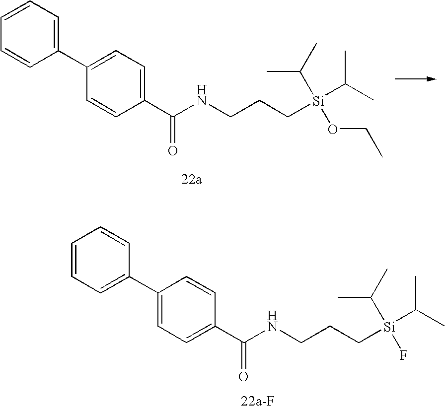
C1=CC=C(C2=CC=C(C(NCCC[Si](C(C)C)(C(C)C)OCC)=O)C=C2)C=C1.C1=CC=C(C2=CC=C(C(NCCC[Si](C(C)C)(C(C)C)F)=O)C=C2)C=C1
